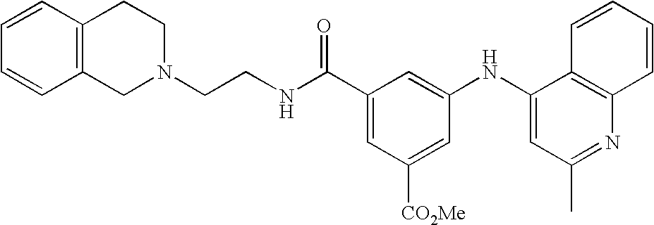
N1(CCNC(C2=CC([CO2Me])=CC(NC3=CC(C)=NC4=C3C=CC=C4)=C2)=O)CCC2=C(C1)C=CC=C2
